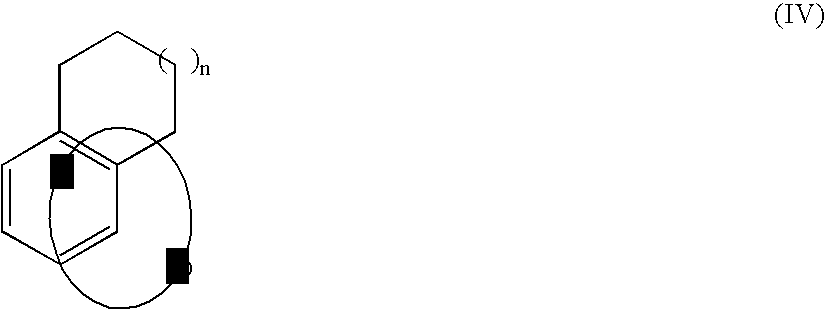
C1=CC=Cc2cCCCC~21.[D]
